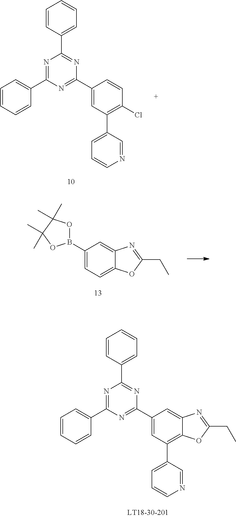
C1=CC=CC(C2=NC(C3=CC=CC=C3)=NC(C3=CC(C4=CC=CN=C4)=C(Cl)C=C3)=N2)=C1.C1(B2OC(C)(C)C(C)(C)O2)=CC=C2C(=C1)N=C(CC)O2.C1(C2=NC(C3=CC=CC=C3)=NC(C3=CC=CC=C3)=N2)=CC(C2=CC=CN=C2)=C2C(=C1)N=C(CC)O2
